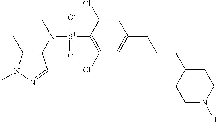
C1(C)=C(N([S+](C2=C(Cl)C=C(CCCC3CCN([H])CC3)C=C2Cl)([O-])=O)C)C(C)=NN1C
